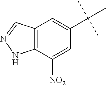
C12=C(C=NN1)C=C(C(C)(C)C)C=C2[NO2]
